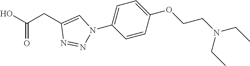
C1=CC(OCCN(CC)CC)=CC=C1N1N=NC(CC(O)=O)=C1
